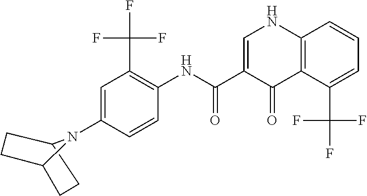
C12CCC(CC1)N2C1=CC(C(F)(F)F)=C(NC(C2=CNC3=C(C2=O)C(C(F)(F)F)=CC=C3)=O)C=C1
